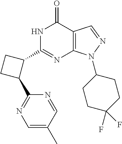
N1C(C2CCC2C2=NC=C(C)C=N2)=NC2=C(C1=O)C=NN2C1CCC(F)(F)CC1
